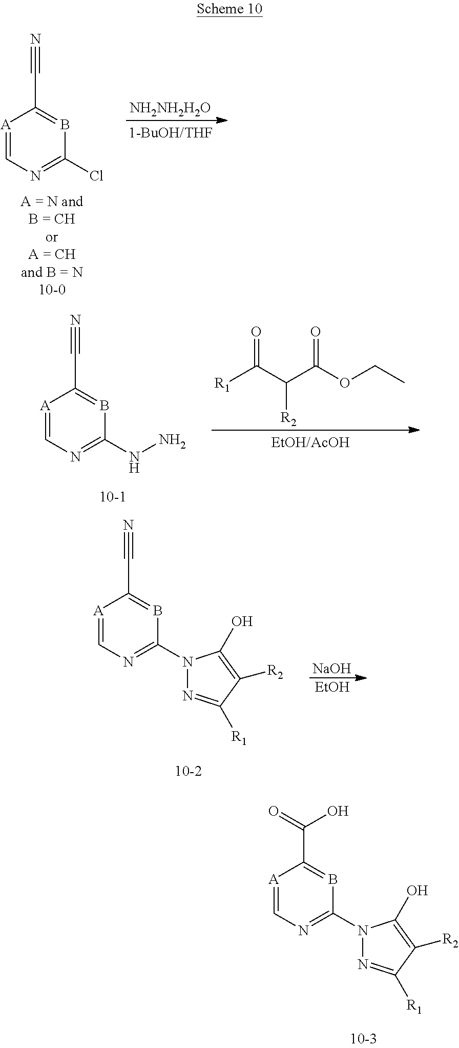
[A]1=CN=C(Cl)B=C1C#N.[NH2NH2H2O].[A]1=CN=C(NN)B=C1C#N.[R1]C(C(C(OCC)=O)[R2])=O.[A]1=CN=C(N2N=C([R1])C([R2])=C2O)B=C1C#N.[NaOH].[EtOH].[A]1=CN=C(N2N=C([R1])C([R2])=C2O)B=C1C(=O)O
